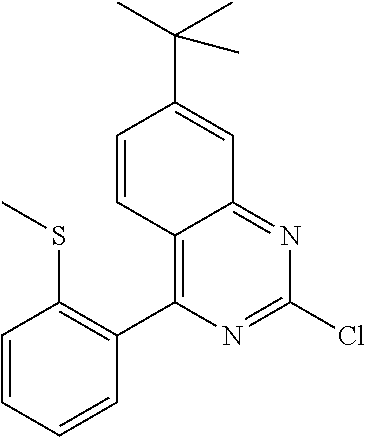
C12=C(C3=C(SC)C=CC=C3)N=C(Cl)N=C1C=C(C(C)(C)C)C=C2
